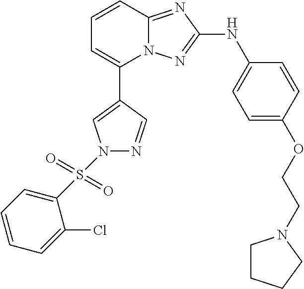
C1=CC2=NC(NC3=CC=C(OCCN4CCCC4)C=C3)=NN2C(C2=CN(S(C3=CC=CC=C3Cl)(=O)=O)N=C2)=C1
